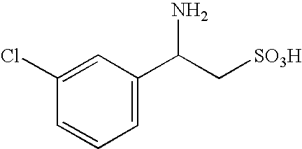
C1=C(Cl)C=CC=C1C(C[SO3H])N
